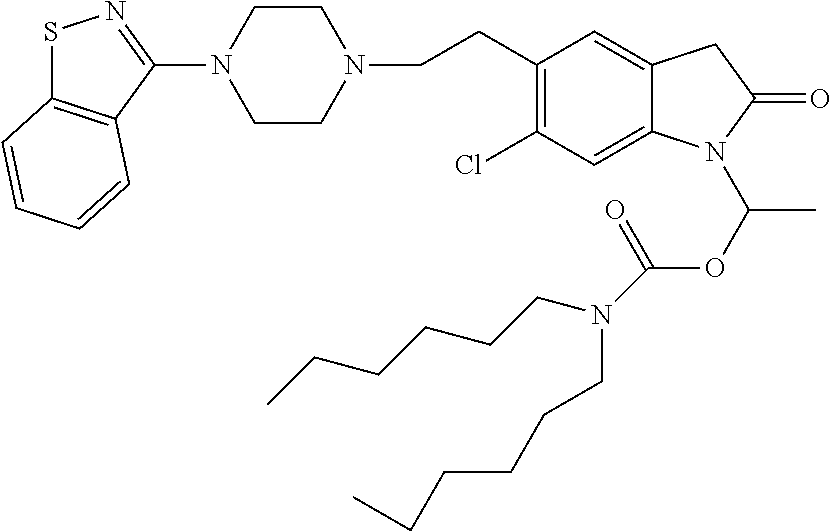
C1CN(CCC2=C(Cl)C=C3C(=C2)CC(=O)N3C(OC(=O)N(CCCCCC)CCCCCC)C)CCN1C1=NSC2=C1C=CC=C2
